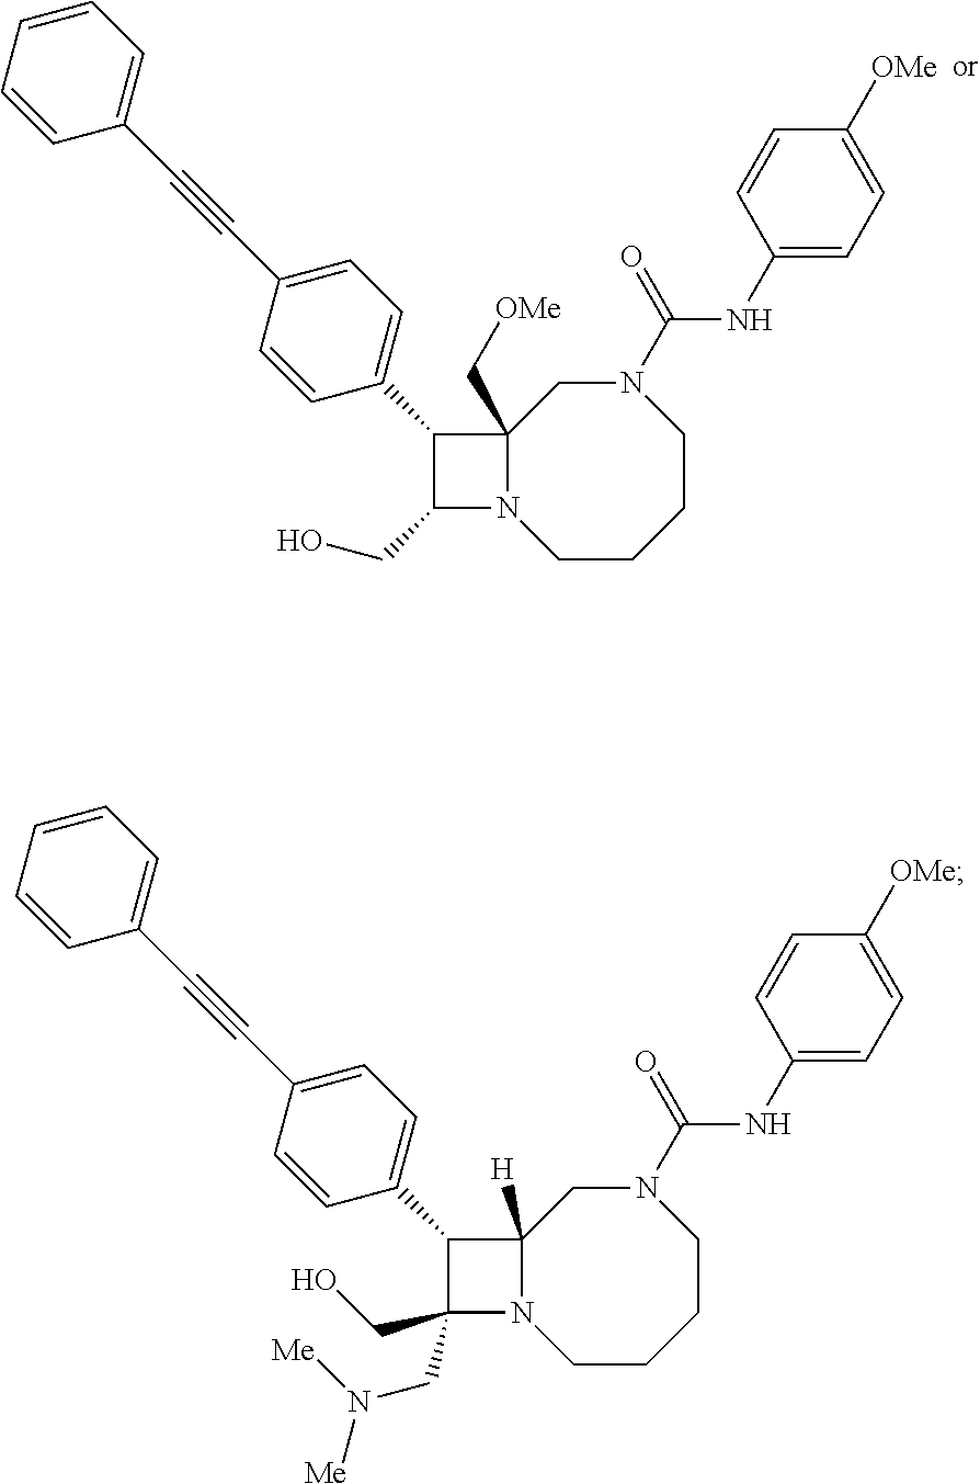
C12(C[OMe])N(CCCCN(C(=O)NC3=CC=C([OMe])C=C3)C1)C(CO)C2C1=CC=C(C#CC2=CC=CC=C2)C=C1.C12([H])N(CCCCN(C(=O)NC3=CC=C([OMe])C=C3)C1)C(CN([Me])[Me])(CO)C2C1=CC=C(C#CC2=CC=CC=C2)C=C1
